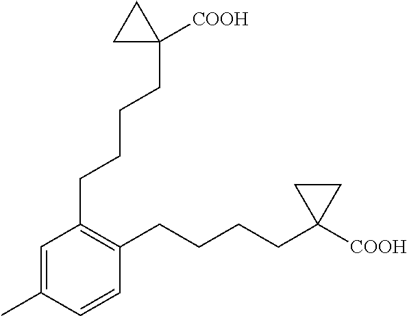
C1=C(C)C=CC(CCCCC2([COOH])CC2)=C1CCCCC1([COOH])CC1
